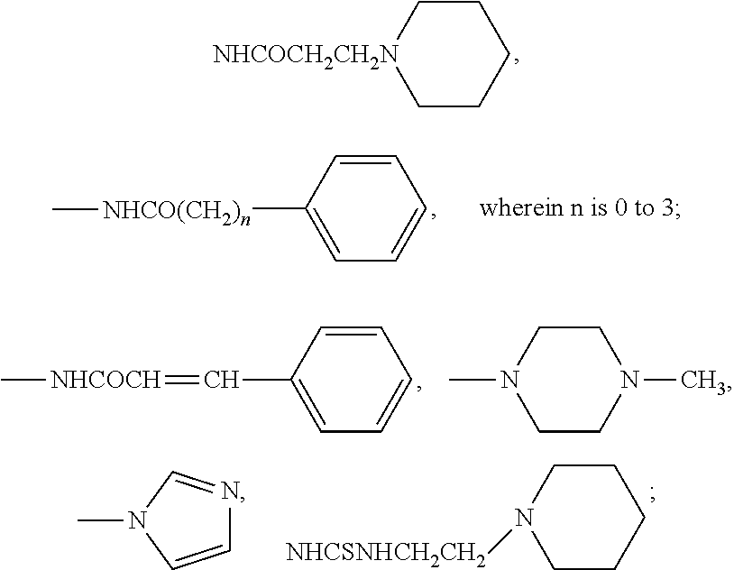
C1CCCC[NHCOCH2CH2N]1.C1=C(C=[NHCOCH]C)C=CC=C1.C1CN(C)CCN1C.C1=CN(C)C=N1.C1CCCCN1[NHCSNHCH2CH2].C1=C([NHCO(CH2)n]C)C=CC=C1
